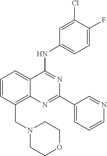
C1=CC(CN2CCOCC2)=C2C(=C1)C(NC1=CC=C(F)C(Cl)=C1)=NC(C1=CC=CN=C1)=N2
